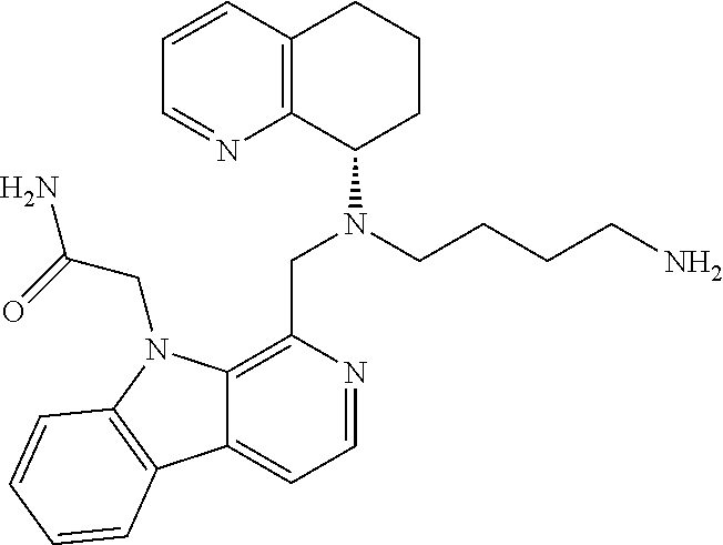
C1=CC2=C(N=C1)C(N(CCCCN)CC1=C3C(=CC=N1)C1=C(N3CC(N)=O)C=CC=C1)CCC2
